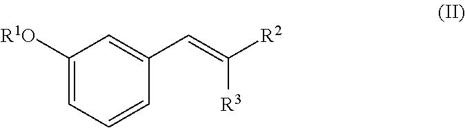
C1([R1O])=CC=CC(C=C([R2])[R3])=C1
